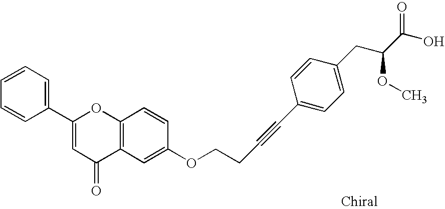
C1(C2=CC=CC=C2)=CC(=O)C2=C(O1)C=CC(OCCC#CC1=CC=C(CC(OC)C(=O)O)C=C1)=C2
